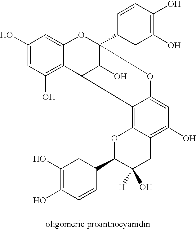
C1(O)=CC(O)=C2C(=C1)OC1(C3CC(O)=C(O)C=C3)C(O)C2C2=C3C(=C(O)C=C2O1)CC(O)([H])C(C1CC(O)=C(O)C=C1)O3
